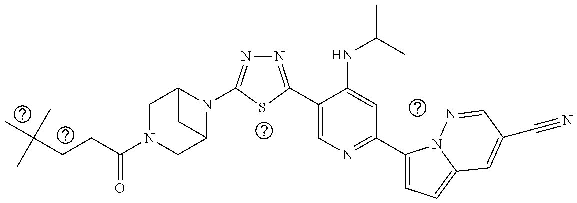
C1(C2=NN=C(N3C4CN(C(=O)CCC(C)(C)C)CC3C4)S2)=CN=C(C2=CC=C3N2N=CC(C#N)=C3)C=C1NC(C)C
